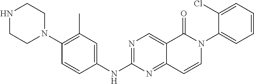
N1CCN(C2=C(C)C=C(NC3=NC=C4C(=N3)C=CN(C3=CC=CC=C3Cl)C4=O)C=C2)CC1
